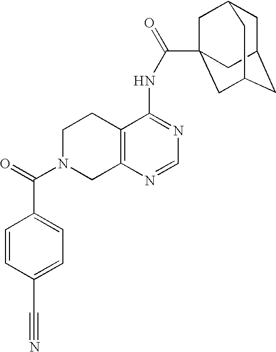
C1N(C(=O)C2=CC=C(C#N)C=C2)CC2=C(C1)C(NC(=O)C13CC4CC(CC(C1)C4)C3)=NC=N2
